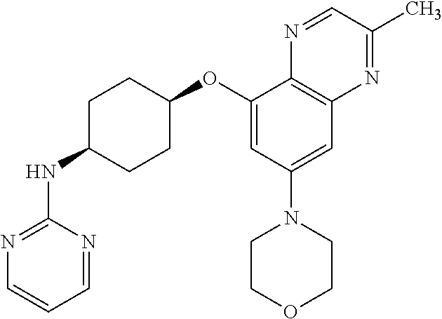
C1=NC(NC2CCC(OC3=CC(N4CCOCC4)=CC4=C3N=CC(C)=N4)CC2)=NC=C1
